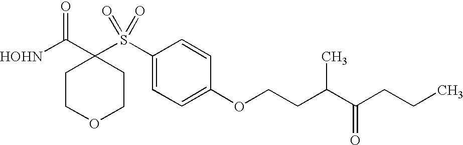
[HOHN]C(C1(S(C2=CC=C(OCCC(C(CCC)=O)C)C=C2)(=O)=O)CCOCC1)=O
